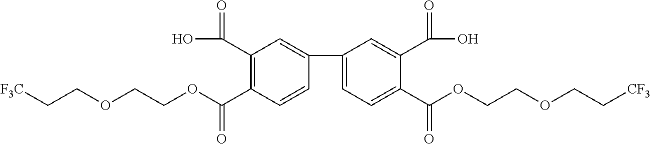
C1=C(C2=CC(C(O)=O)=C(C(OCCOCC[F3C])=O)C=C2)C=C(C(O)=O)C(C(OCCOCC[CF3])=O)=C1
